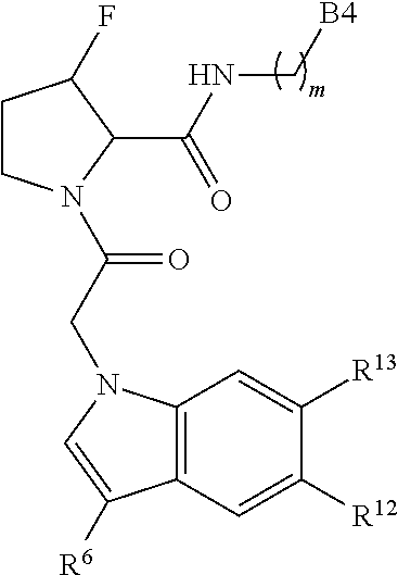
C1CN(C(CN2C3=C(C=C([R12])C([R13])=C3)C([R6])=C2)=O)C(C(NC[B4])=O)C1F
